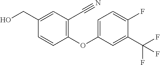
C1(CO)=CC(C#N)=C(OC2=CC=C(F)C(C(F)(F)F)=C2)C=C1
